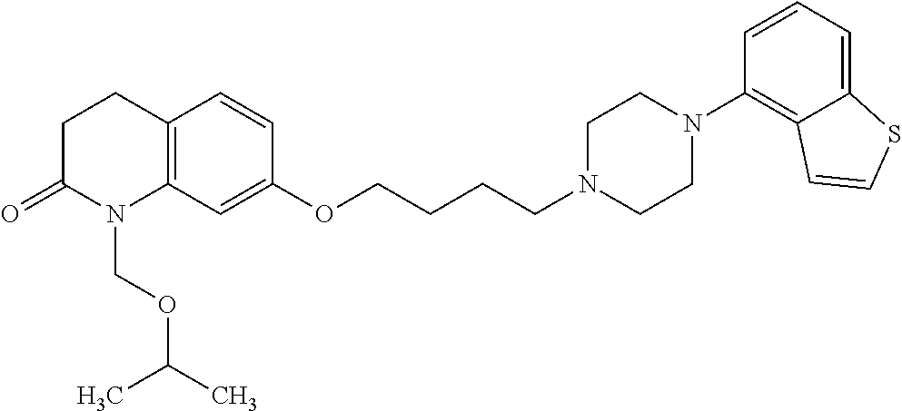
C1C(=O)N(COC(C)C)C2=C(C1)C=CC(OCCCCN1CCN(C3=C4C(=CC=C3)SC=C4)CC1)=C2
